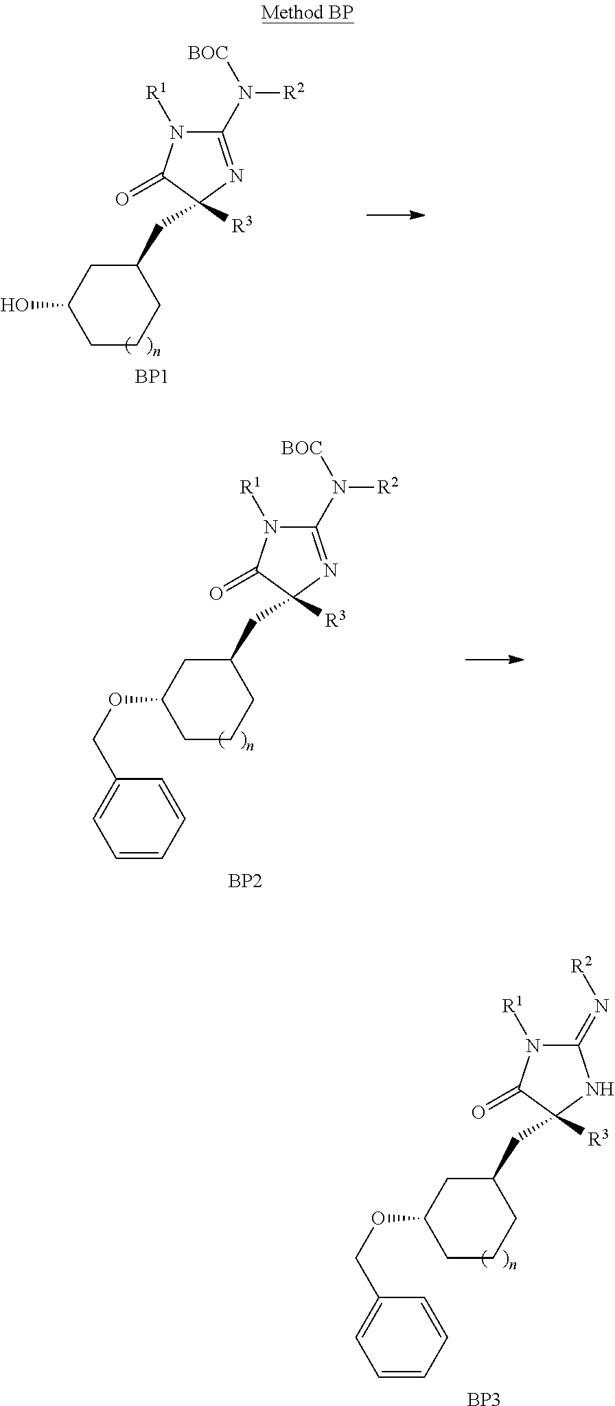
C1(N([BOC])[R2])=NC([R3])(CC2CC(O)CCC2)C(=O)N1[R1].[BP1].C1(N([BOC])[R2])=NC([R3])(CC2CC(OCC3=CC=CC=C3)CCC2)C(=O)N1[R1].[BP2].C1(=N[R2])N([R1])C(=O)C([R3])(CC2CC(OCC3=CC=CC=C3)CCC2)N1.[BP3]
